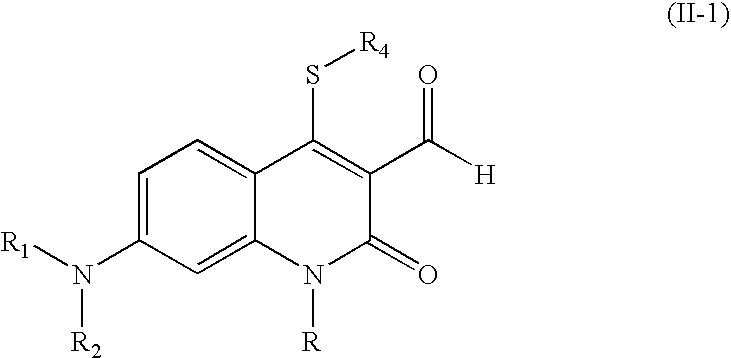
C1=C(N([R1])[R2])C=C2C(=C1)C(S[R4])=C(C([H])=O)C(=O)N2[R]
